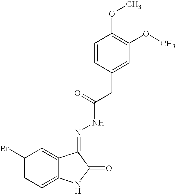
C1(Br)=CC=C2C(=C1)C(=NNC(CC1=CC(OC)=C(OC)C=C1)=O)C(=O)N2
